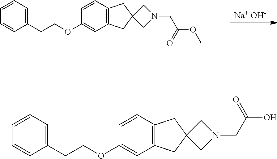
[Na+ OH-].C1(OCCC2=CC=CC=C2)=CC2=C(CC3(C2)CN(CC(=O)OCC)C3)C=C1.C1(OCCC2=CC=CC=C2)=CC2=C(CC3(C2)CN(CC(=O)O)C3)C=C1
